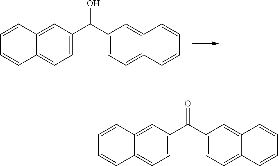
C1=CC2=CC(C(C3=CC=C4C(=C3)C=CC=C4)O)=CC=C2C=C1.C(C1=CC=C2C(=C1)C=CC=C2)(=O)C1=CC=C2C=CC=CC2=C1
